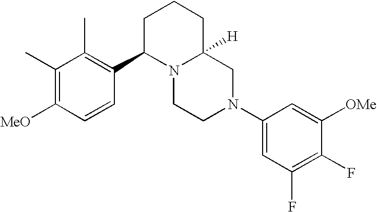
C1(C)=C([MeO])C=CC(C2N3C([H])(CCC2)CN(C2=CC(F)=C(F)C([OMe])=C2)CC3)=C1C
